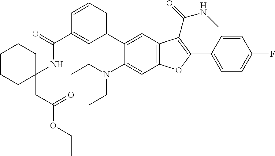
C1=CC=C(C2=CC3=C(C=C2N(CC)CC)OC(C2=CC=C(F)C=C2)=C3C(=O)NC)C=C1C(=O)NC1(CC(OCC)=O)CCCCC1
